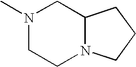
N1(C)CCN2C(C1)CCC2
